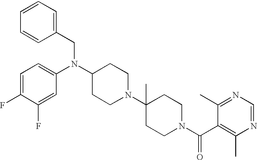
C1=CC(CN(C2CCN(C3(C)CCN(C(C4=C(C)N=CN=C4C)=O)CC3)CC2)C2=CC=C(F)C(F)=C2)=CC=C1
